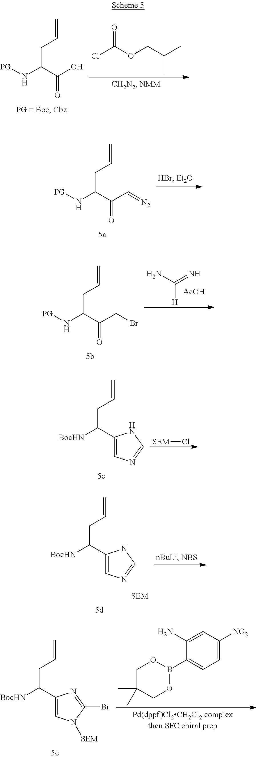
[PG]NC(C(O)=O)CC=C.ClC(OCC(C)C)=O.[PG]NC(C(C=[N2])=O)CC=C.[PG]NC(C(CBr)=O)CC=C.NC(=N)[H].[AcOH].C1(C([BocHN])CC=C)=CN=CN1.[SEM]Cl.C1(C([BocHN])CC=C)=CN=CN1.[SEM].C1(C([BocHN])CC=C)=CN([SEM])C(Br)=N1.C1C(C)(C)COB(C2=CC=C([NO2])C=C2N)O1
